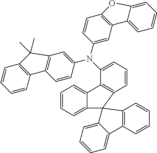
C12=C(C=C(N(C3=CC=CC4=C3C3=CC=CC=C3C43C4=CC=CC=C4C4=C3C=CC=C4)C3=CC4=C(C=C3)C3=C(C=CC=C3)C4(C)C)C=C1)C1=CC=CC=C1O2
